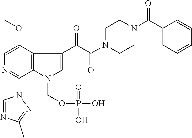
C1=C(OC)C2=C(C(N3C=NC(C)=N3)=N1)N(COP(O)(=O)O)C=C2C(C(N1CCN(C(C2=CC=CC=C2)=O)CC1)=O)=O
